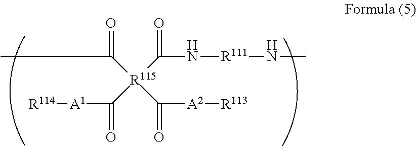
C([R115](C(=O)N[R111]NC)(C(=O)[A2][R113])C(=O)[A1][R114])(=O)C
